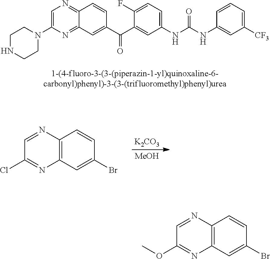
C1=C(N2CCNCC2)N=C2C(=N1)C=CC(C(C1=CC(NC(NC3=CC([CF3])=CC=C3)=O)=CC=C1F)=O)=C2.[K2CO3].[MeOH].C12=C(C=C(Br)C=C1)N=C(Cl)C=N2.C12=C(C=C(Br)C=C1)N=C(OC)C=N2
